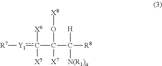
[R7][Y1]c([X6])([X5])C(O[X8])([X7])C([H])([N(R1)a])[R8]
